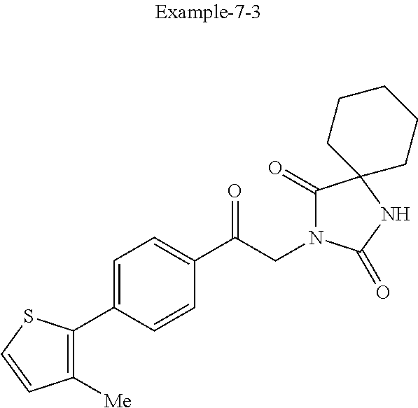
C1(C2=C([Me])C=CS2)=CC=C(C(CN2C(=O)C3(NC2=O)CCCCC3)=O)C=C1
